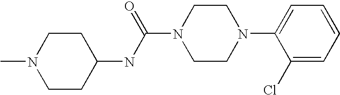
C1CN(C)CCC1NC(N1CCN(C2=CC=CC=C2Cl)CC1)=O
